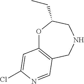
O1C2=C(CNCC1CC)C=NC(Cl)=C2
